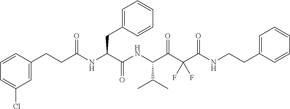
C1=CC=C(Cl)C=C1CCC(NC(C(NC(C(C(C(NCCC1=CC=CC=C1)=O)(F)F)=O)C(C)C)=O)CC1=CC=CC=C1)=O
